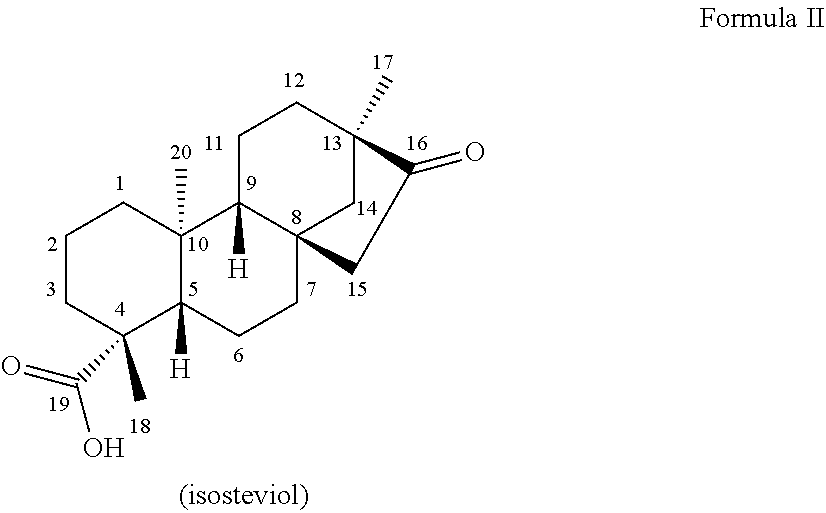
C1CC(C)(C(=O)O)C2([H])C(C)(C1)C1([H])C3(CC2)CC(C)(CC1)C(=O)C3
